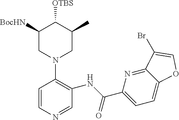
C1([BocHN])CN(C2=C(NC(C3=CC=C4C(=N3)C(Br)=CO4)=O)C=NC=C2)CC(C)C1[OTBS]
